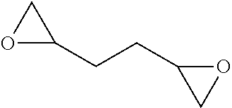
O1CC1CCC1CO1
